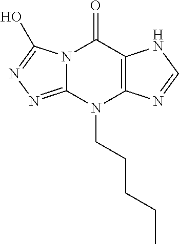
N12C(=NN=C1O)N(CCCCC)C1=C(C2=O)NC=N1
